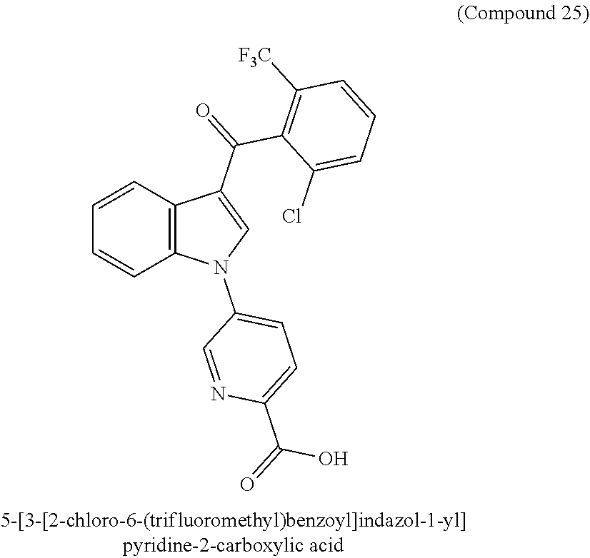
C12=C(C=CC=C1)C(C(=O)C1=C([F3C])C=CC=C1Cl)=CN2C1=CC=C(C(=O)O)N=C1
